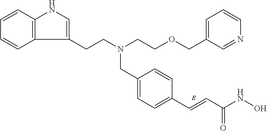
C1=C(CN(CCC2=CNC3=C2C=CC=C3)CCOCC2=CC=CN=C2)C=CC(C=CC(NO)=O)=C1
